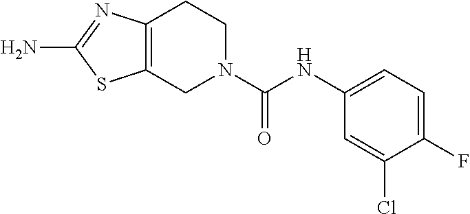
C12=C(CN(C(NC3=CC=C(F)C(Cl)=C3)=O)CC1)SC(N)=N2
